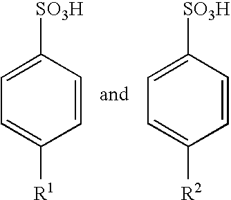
C1=C([SO3H])C=CC([R1])=C1.C1=C([SO3H])C=CC([R2])=C1
